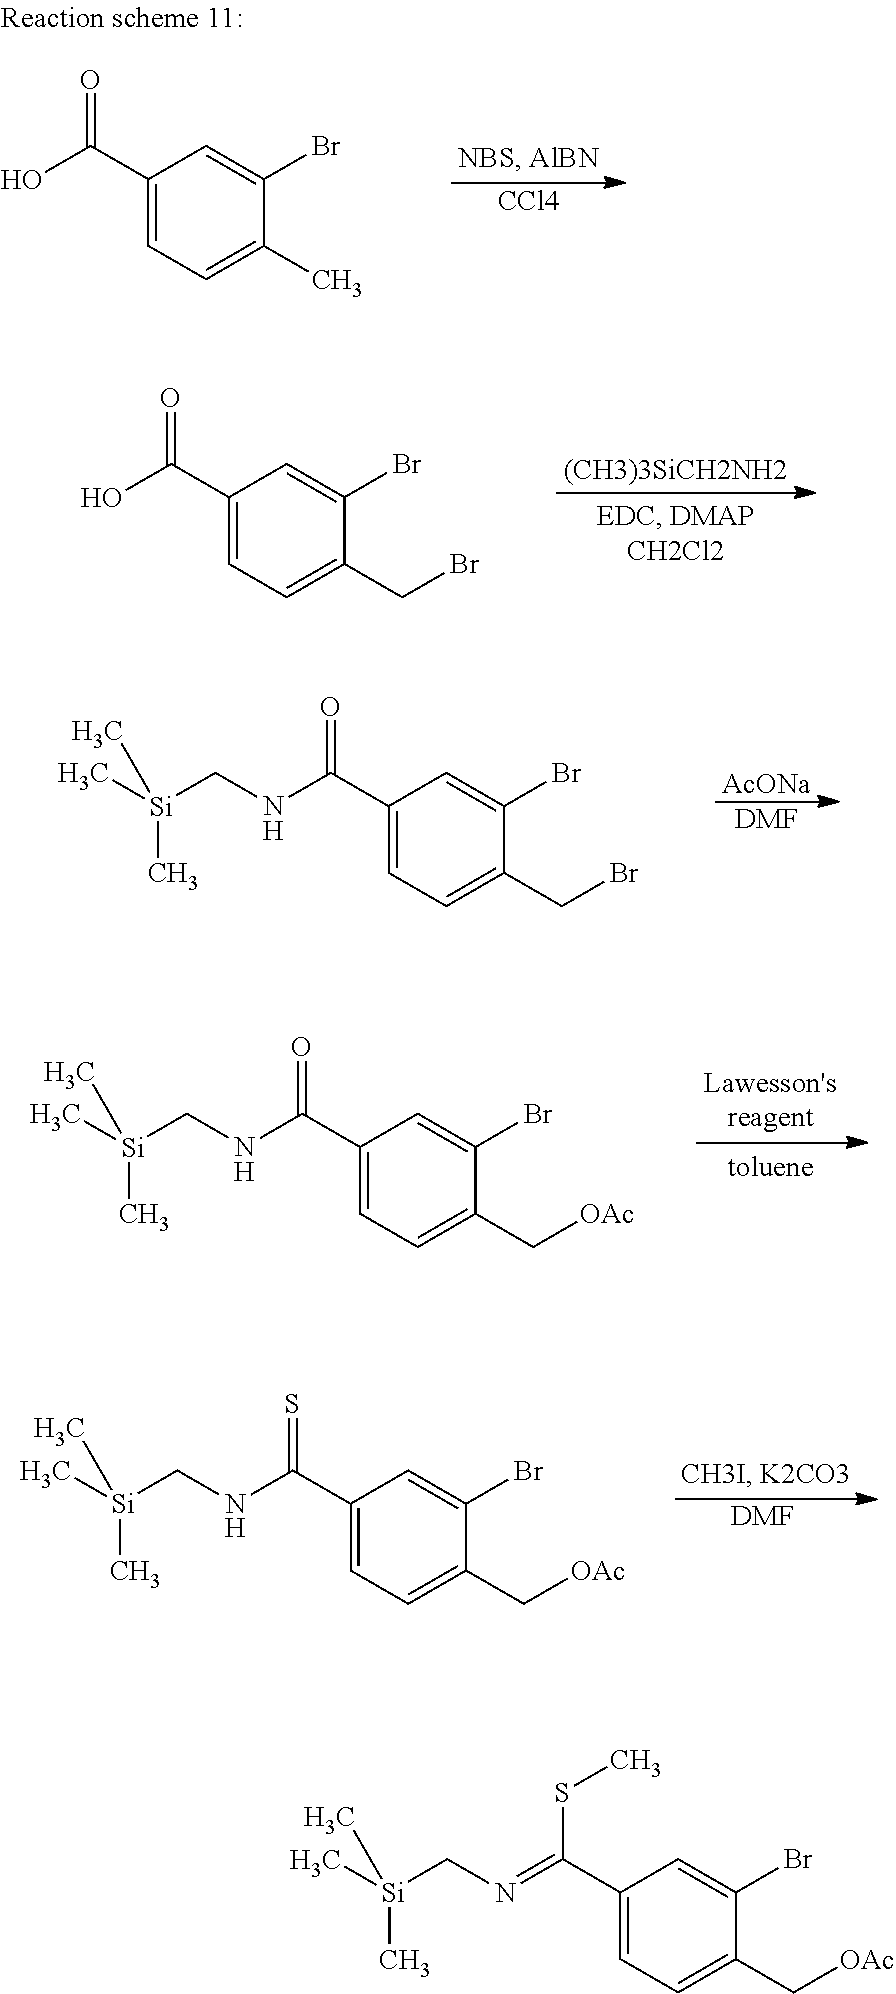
[CCl4].C1(C(O)=O)=CC=C(C)C(Br)=C1.[(CH3)3SiCH2NH2].C1(C(O)=O)=CC=C(CBr)C(Br)=C1.[AcONa].[DMF].C1(C(NC[Si](C)(C)C)=O)=CC=C(CBr)C(Br)=C1.C1(C(NC[Si](C)(C)C)=O)=CC=C(C[OAc])C(Br)=C1.[DMF].C1(C(NC[Si](C)(C)C)=S)=CC=C(C[OAc])C(Br)=C1.C1(C(=NC[Si](C)(C)C)SC)=CC=C(C[OAc])C(Br)=C1
